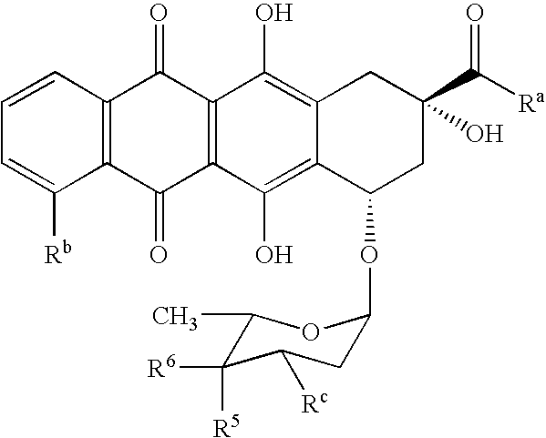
C1=CC2=C(C([Rb])=C1)C(=O)C1=C(C2=O)C(O)=C2C(=C1O)C(OC1CC([Rc])C([R6])([R5])C(C)O1)CC(O)(C([Ra])=O)C2
